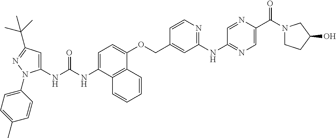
N(C(NC1=CC(C(C)(C)C)=NN1C1=CC=C(C)C=C1)=O)C1=CC=C(OCC2=CC(NC3=NC=C(C(N4CCC(O)C4)=O)N=C3)=NC=C2)C2=C1C=CC=C2
